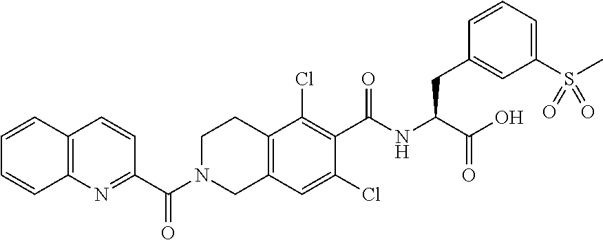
C12=C(N=C(C(N3CCC4=C(C3)C=C(Cl)C(C(NC(CC3=CC(S(C)(=O)=O)=CC=C3)C(O)=O)=O)=C4Cl)=O)C=C1)C=CC=C2
